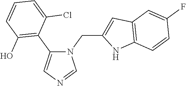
N1(CC2=CC3=C(N2)C=CC(F)=C3)C(C2=C(O)C=CC=C2Cl)=CN=C1
